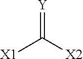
[Y]=C([X2])[X1]
